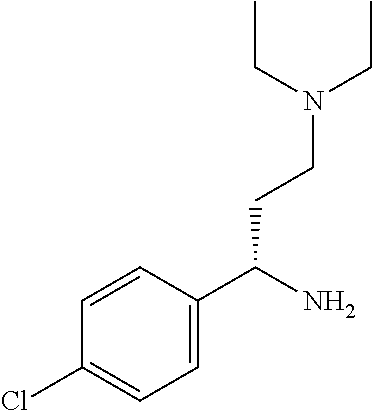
C1=CC(C(N)CCN(CC)CC)=CC=C1Cl
